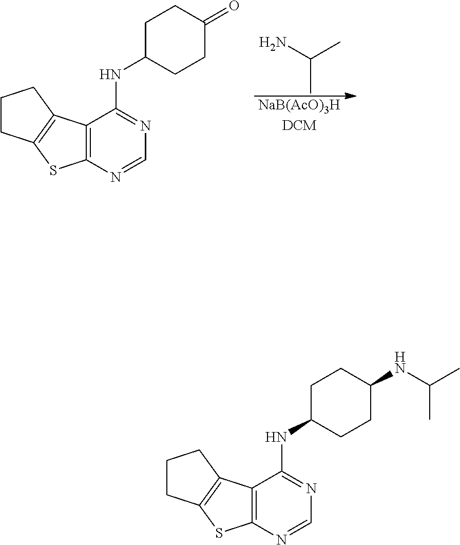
C12=C(N=CN=C1NC1CCC(=O)CC1)SC1=C2CCC1.[NaB(AcO)3HDCM].CC(C)N.C12=C(N=CN=C1NC1CCC(NC(C)C)CC1)SC1=C2CCC1
